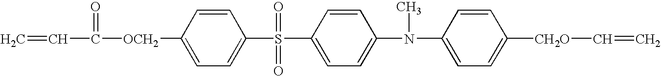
C=CC([OCH2]C1=CC=C(S(C2=CC=C(N(C3=CC=C([CH2O]C=C)C=C3)C)C=C2)(=O)=O)C=C1)=O
